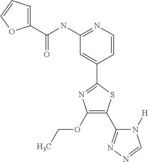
C1=CN=C(NC(C2=CC=CO2)=O)C=C1C1=NC(OCC)=C(C2=NN=CN2[H])S1
